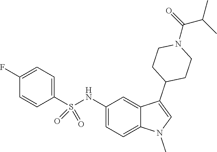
C1(NS(C2=CC=C(F)C=C2)(=O)=O)=CC=C2C(=C1)C(C1CCN(C(C(C)C)=O)CC1)=CN2C
